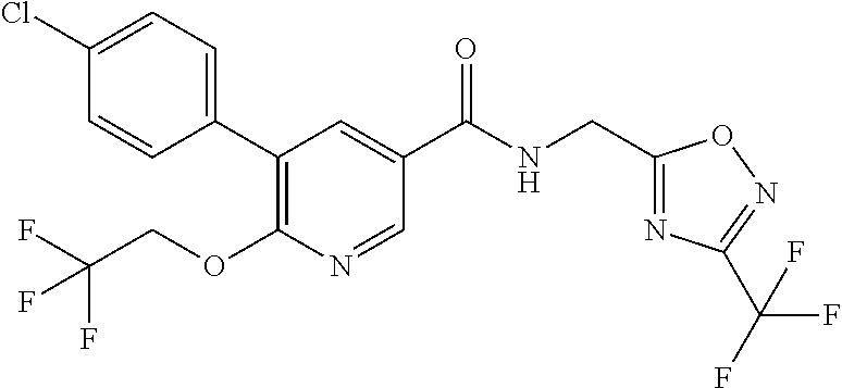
C1(Cl)=CC=C(C2=C(OCC(F)(F)F)N=CC(C(NCC3=NC(C(F)(F)F)=NO3)=O)=C2)C=C1
